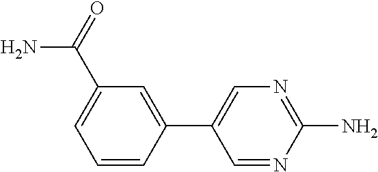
C1=C(C(=O)N)C=C(C2=CN=C(N)N=C2)C=C1
